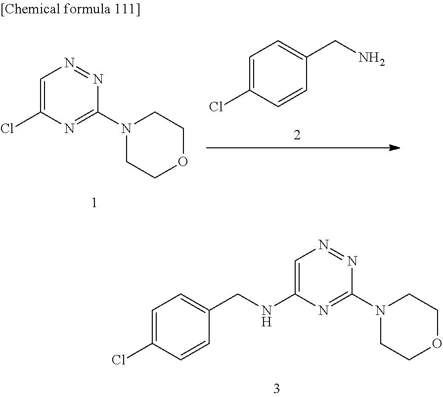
C1=C(NCC2=CC=C(Cl)C=C2)N=C(N2CCOCC2)N=N1.C1=C(Cl)N=C(N2CCOCC2)N=N1.C1=C(Cl)C=CC(CN)=C1
